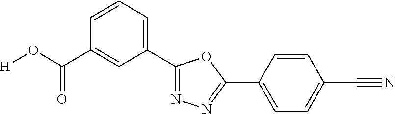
[H]OC(C1=CC(C2=NN=C(C3=CC=C(C#N)C=C3)O2)=CC=C1)=O
